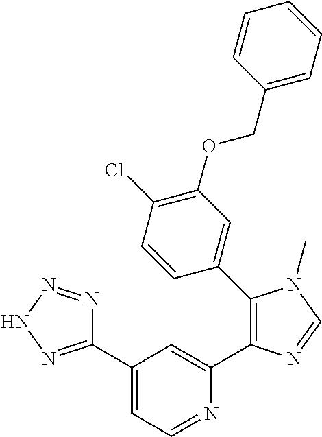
C1(C2=NNN=N2)=CC=NC(C2=C(C3=CC(OCC4=CC=CC=C4)=C(Cl)C=C3)N(C)C=N2)=C1
